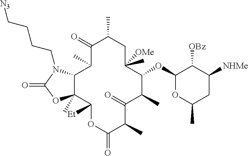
C1(=O)C(C)CC(C)([OMe])C(OC2OC(C)CC([NHMe])C2[OBz])C(C)C(=O)C(C)C(=O)OC([Et])C2(C)C(C1C)N(CCCC[N3])C(=O)O2
